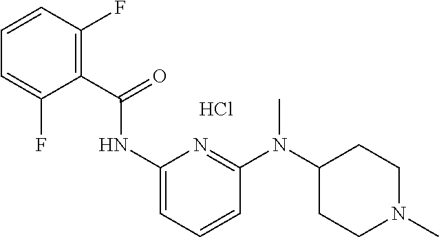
Cl.C(=O)(NC1=CC=CC(N(C2CCN(C)CC2)C)=N1)C1=C(F)C=CC=C1F
